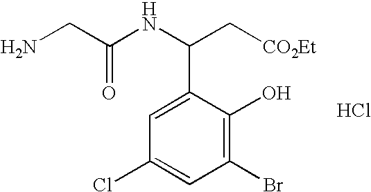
C1=C(C(C[CO2Et])NC(CN)=O)C(O)=C(Br)C=C1Cl.Cl
